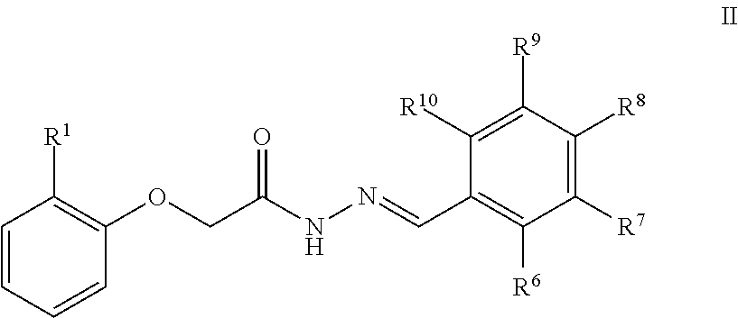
C1=CC=CC(OCC(NN=CC2=C([R6])C([R7])=C([R8])C([R9])=C2[R10])=O)=C1[R1]
